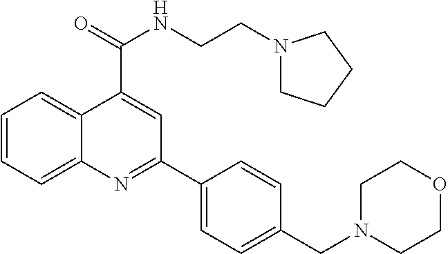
C1=CC=C2C(=C1)C(C(=O)NCCN1CCCC1)=CC(C1=CC=C(CN3CCOCC3)C=C1)=N2
